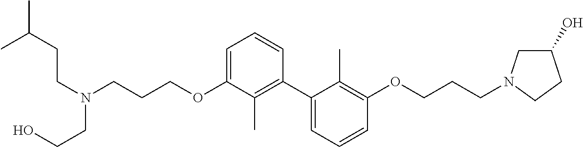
C1=C(OCCCN(CCC(C)C)CCO)C(C)=C(C2=CC=CC(OCCCN3CC(O)CC3)=C2C)C=C1
